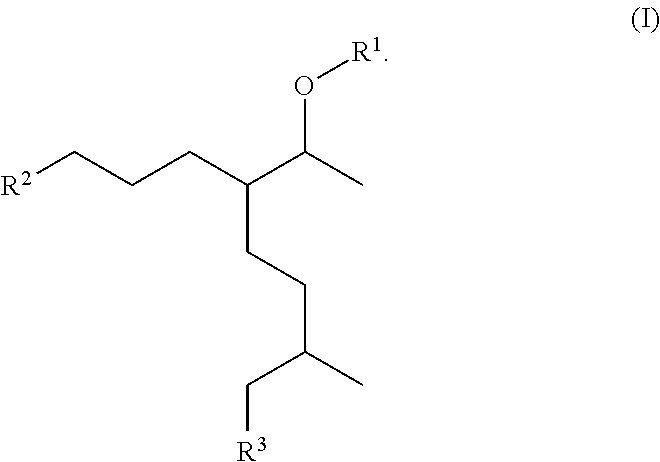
[R2]CCCC(C(C)O[R1])CCC(C)C[R3]
